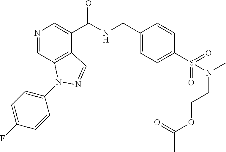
N1=CC2=C(C(C(NCC3=CC=C(S(=O)(=O)N(CCOC(=O)C)C)C=C3)=O)=C1)C=NN2C1=CC=C(F)C=C1
